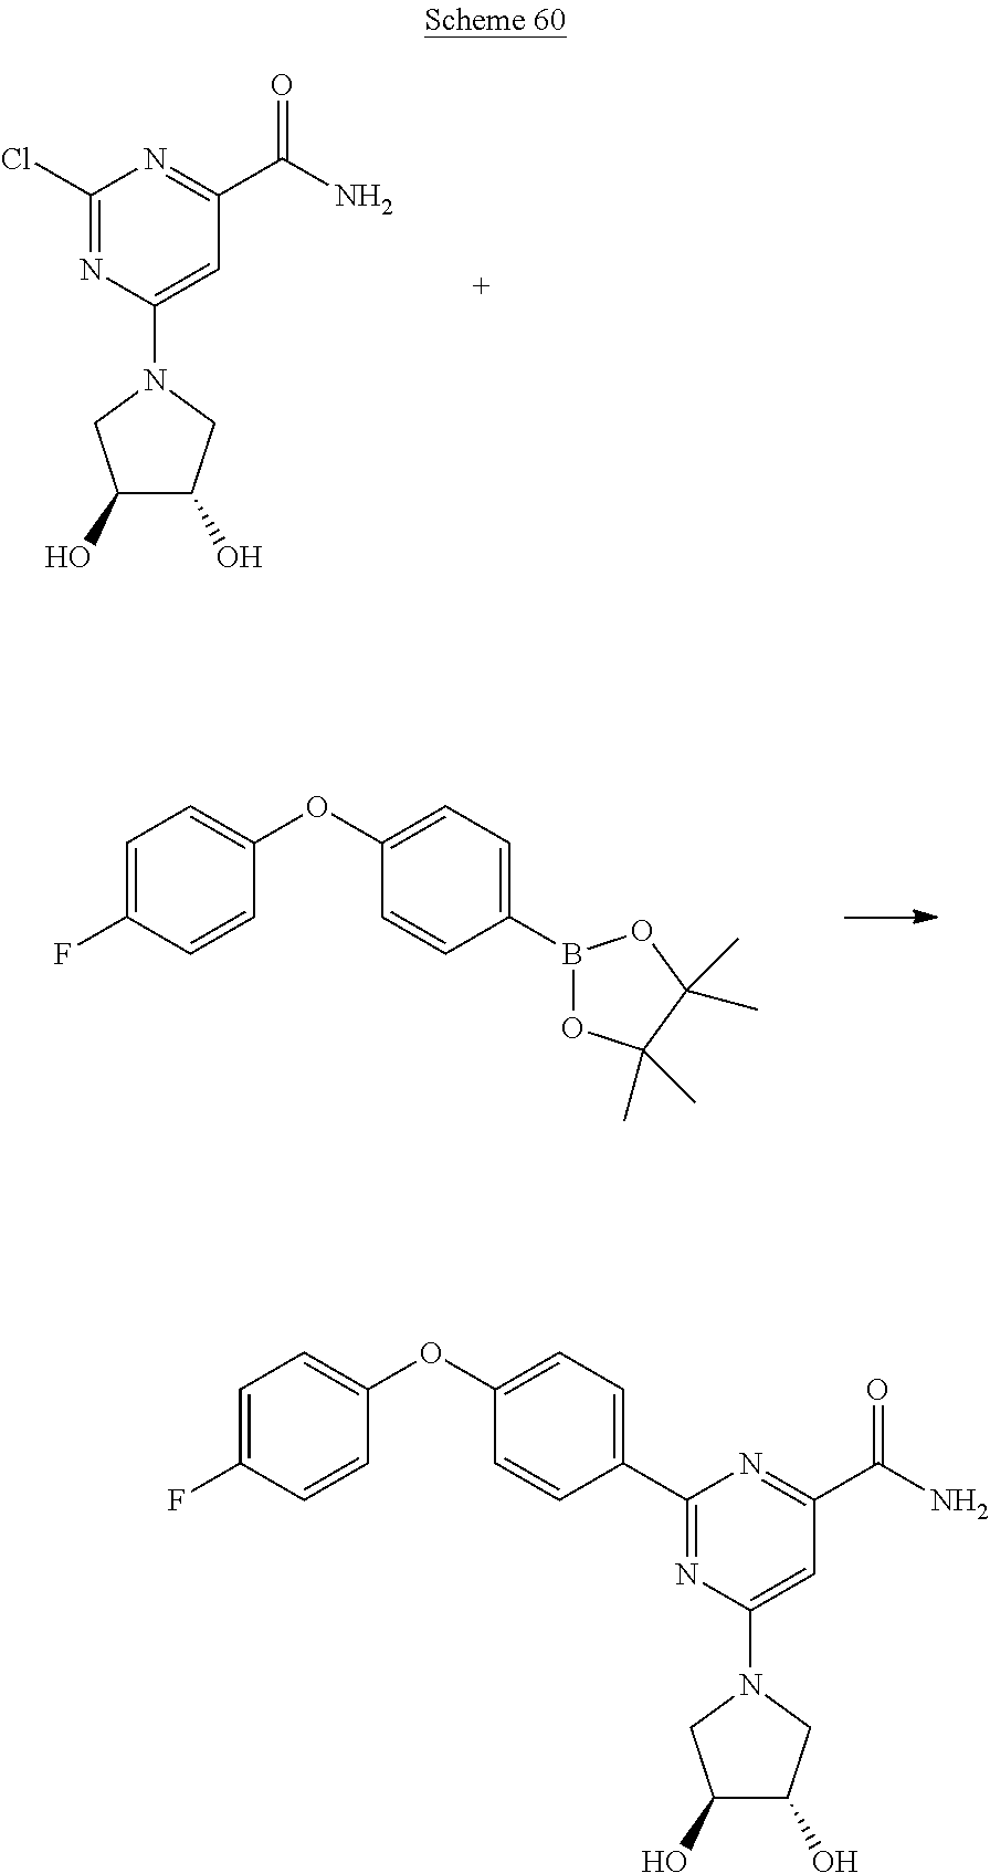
C1(Cl)=NC(N2CC(O)C(O)C2)=CC(C(N)=O)=N1.C1=C(F)C=CC(OC2=CC=C(B3OC(C)(C)C(C)(C)O3)C=C2)=C1.C1(C2=CC=C(OC3=CC=C(F)C=C3)C=C2)=NC(N2CC(O)C(O)C2)=CC(C(N)=O)=N1
